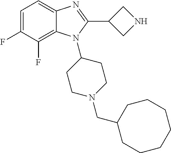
C1=C(F)C(F)=C2C(=C1)N=C(C1CNC1)N2C1CCN(CC2CCCCCCC2)CC1
